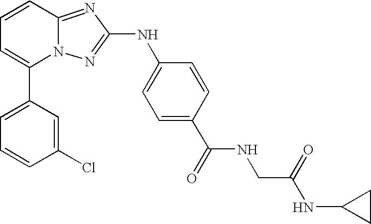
C1(C2=CC=CC3=NC(NC4=CC=C(C(=O)NCC(NC5CC5)=O)C=C4)=NN23)=CC=CC(Cl)=C1
